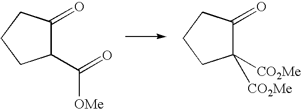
C1(C(=O)[OMe])C(=O)CCC1.C1([CO2Me])([CO2Me])C(=O)CCC1
